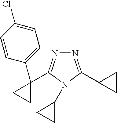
C1=CC(C2(C3=NN=C(C4CC4)N3C3CC3)CC2)=CC=C1Cl
